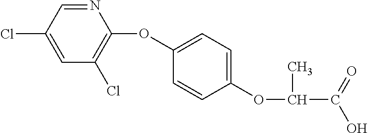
C1(OC2=C(Cl)C=C(Cl)C=N2)=CC=C(OC(C)C(=O)O)C=C1
